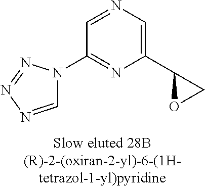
C1=NN=NN1C1=NC(C2OC2)=CN=C1
